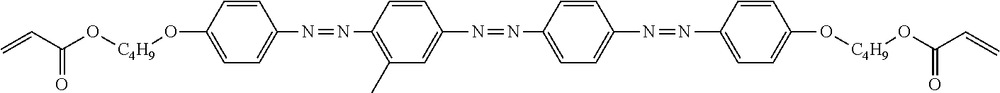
C=CC(O[C4H9]OC1=CC=C(N=NC2=C(C)C=C(N=NC3=CC=C(N=NC4=CC=C(O[C4H9]OC(=O)C=C)C=C4)C=C3)C=C2)C=C1)=O
